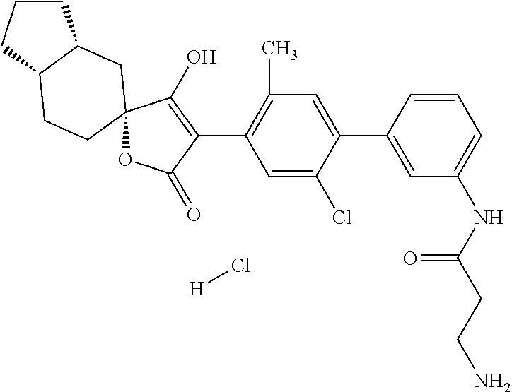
C1=C(Cl)C(C2=CC(NC(CCN)=O)=CC=C2)=CC(C)=C1C1=C(O)C2(OC1=O)CCC1CCCC1C2.[H]Cl
